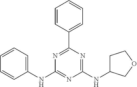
C1(NC2=NC(NC3CCOC3)=NC(C3=CC=CC=C3)=N2)=CC=CC=C1
